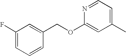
N1=CC=C(C)C=C1OCC1=CC(F)=CC=C1
